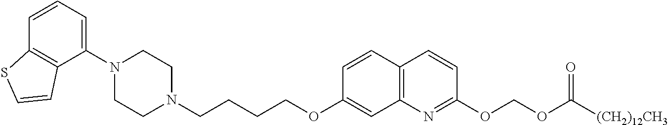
C1(N2CCN(CCCCOC3=CC4=C(C=C3)C=CC(OCOC([(CH2)12CH3])=O)=N4)CC2)=CC=CC2=C1C=CS2
